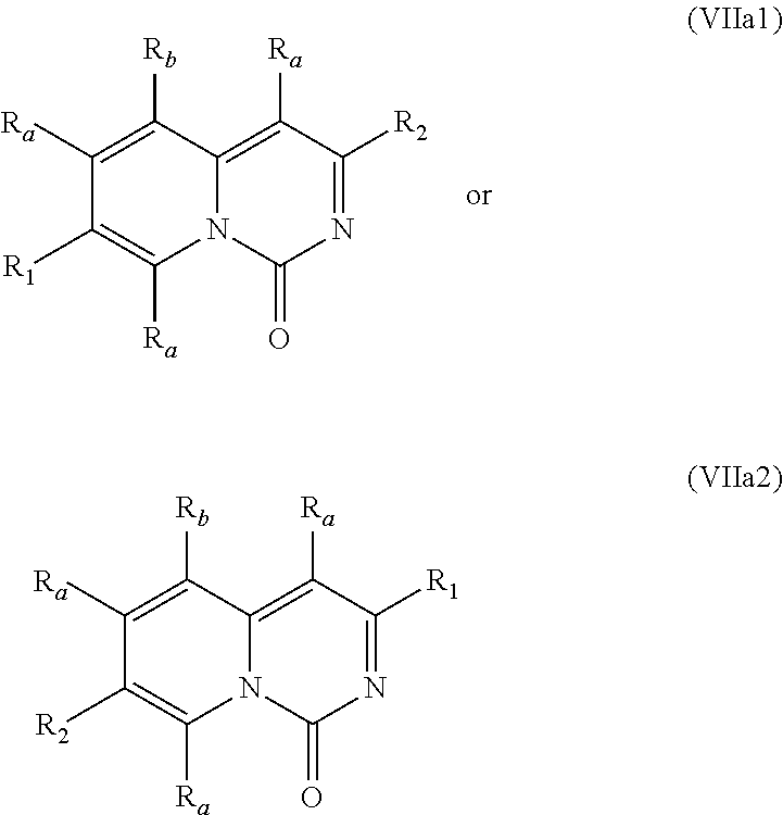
C1([Ra])=C([Rb])C2=C([Ra])C([R2])=NC(=O)N2C([Ra])=C1[R1].C1([Ra])=C([Rb])C2=C([Ra])C([R1])=NC(=O)N2C([Ra])=C1[R2]
